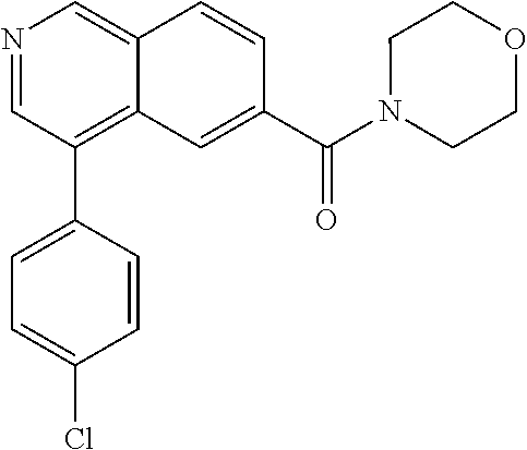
N1=CC(C2=CC=C(Cl)C=C2)=C2C(=C1)C=CC(C(N1CCOCC1)=O)=C2
